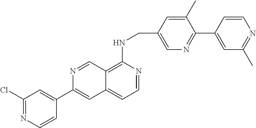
C12=C(NCC3=CN=C(C4=CC(C)=NC=C4)C(C)=C3)N=CC=C1C=C(C1=CC(Cl)=NC=C1)N=C2
